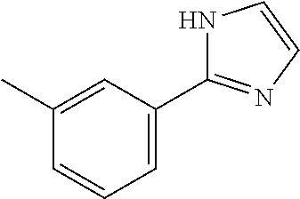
C1(C)=CC(C2=NC=CN2)=CC=C1
